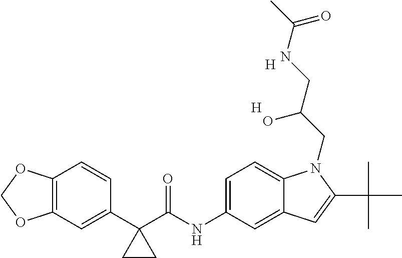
C1(C2(C(NC3=CC=C4C(=C3)C=C(C(C)(C)C)N4CC(CNC(C)=O)O)=O)CC2)=CC2=C(C=C1)OCO2.[H].[H]
